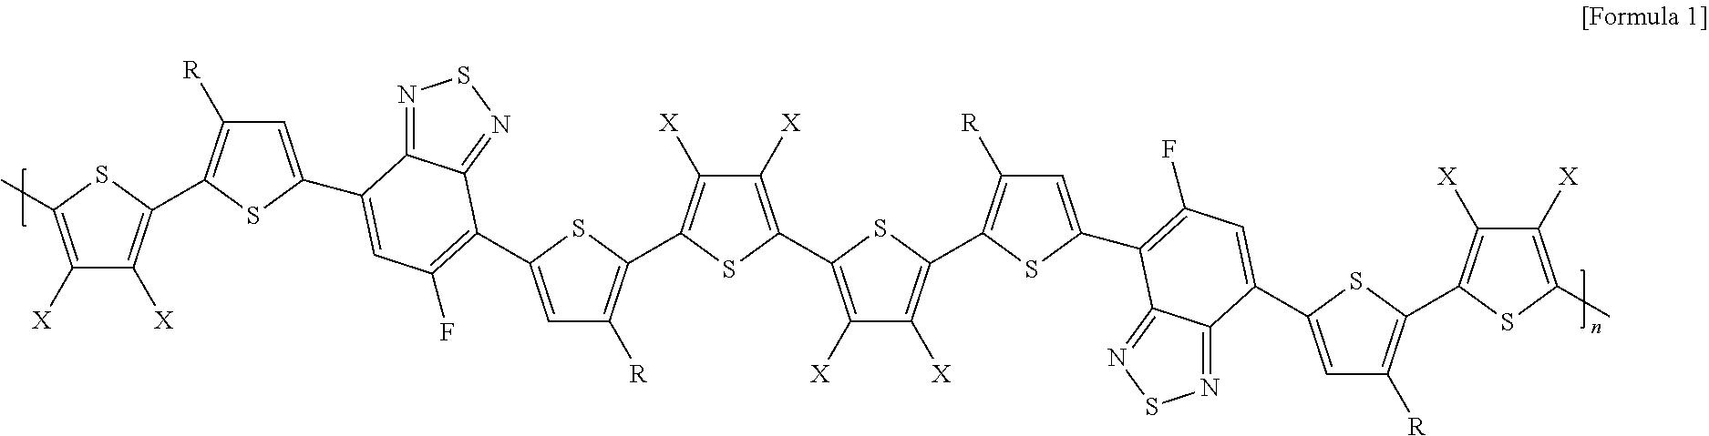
C1([X])=C(C)SC(C2=C([R])C=C(C3=CC(F)=C(C4=CC([R])=C(C5=C([X])C([X])=C(C6=C([X])C([X])=C(C7=C([R])C=C(C8=C(F)C=C(C9=CC([R])=C(C%10=C([X])C([X])=C(C)S%10)S9)C9=NSN=C98)S7)S6)S5)S4)C4=NSN=C43)S2)=C1[X]
